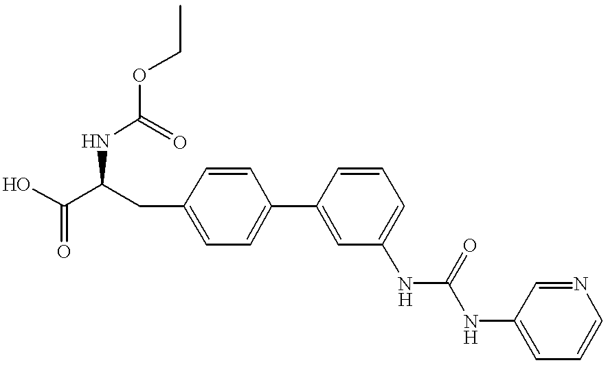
N(C(C(O)=O)CC1=CC=C(C2=CC(NC(=O)NC3=CC=CN=C3)=CC=C2)C=C1)C(=O)OCC
